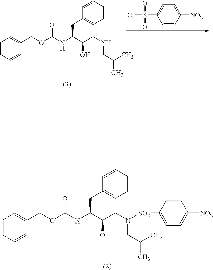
N(C(C(CNCC(C)C)O)CC1=CC=CC=C1)C(OCC1=CC=CC=C1)=O.C1=C([NO2])C=CC(S(=O)(=O)Cl)=C1.N(C(C(CN([SO2]C1=CC=C([NO2])C=C1)CC(C)C)O)CC1=CC=CC=C1)C(OCC1=CC=CC=C1)=O
